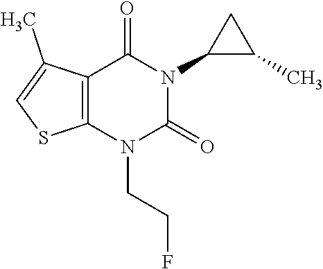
C12=C(N(CCF)C(=O)N(C3C(C)C3)C1=O)SC=C2C
